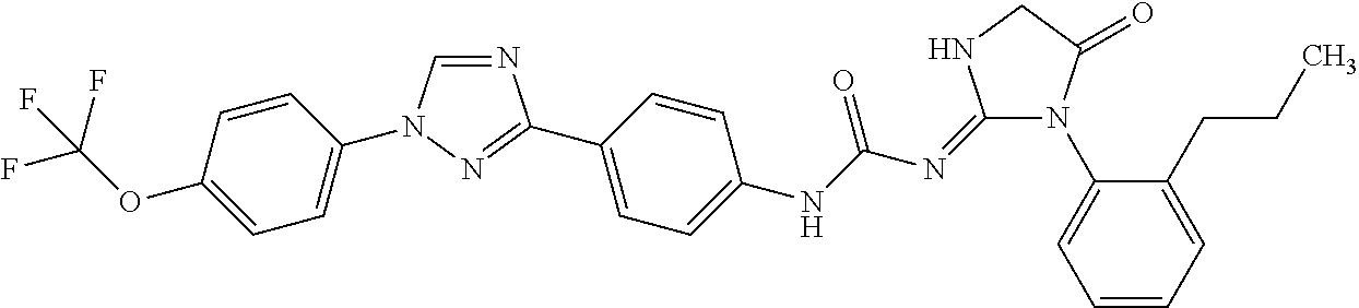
N1=CN(C2=CC=C(OC(F)(F)F)C=C2)N=C1C1=CC=C(NC(N=C2N(C3=CC=CC=C3CCC)C(=O)CN2)=O)C=C1
